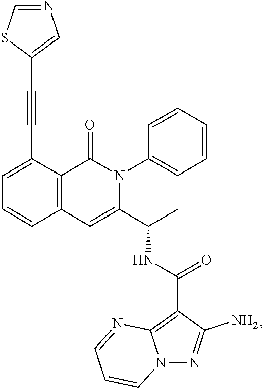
C1=C(C#CC2=CN=CS2)C2=C(C=C1)C=C(C(C)NC(=O)C1=C3N(N=C1N)C=CC=N3)N(C1=CC=CC=C1)C2=O
